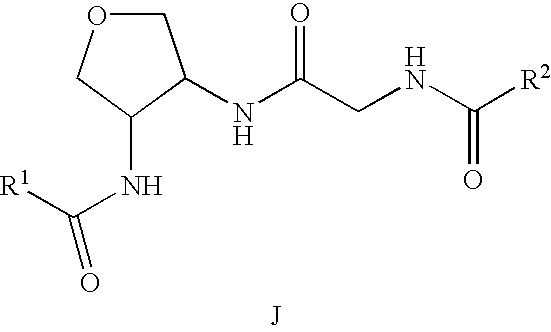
[J].N(C(CNC([R2])=O)=O)C1COCC1NC([R1])=O
